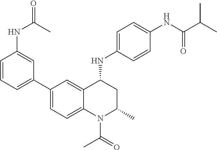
C1(NC2CC(C)N(C(C)=O)C3=CC=C(C4=CC=CC(NC(=O)C)=C4)C=C23)=CC=C(NC(C(C)C)=O)C=C1
